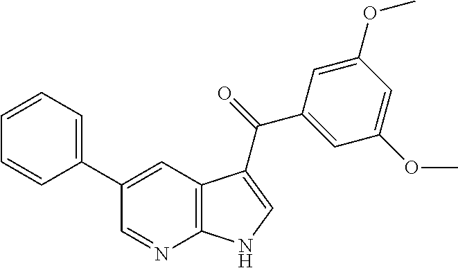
C1(C2=CC3=C(N=C2)NC=C3C(C2=CC(OC)=CC(OC)=C2)=O)=CC=CC=C1
